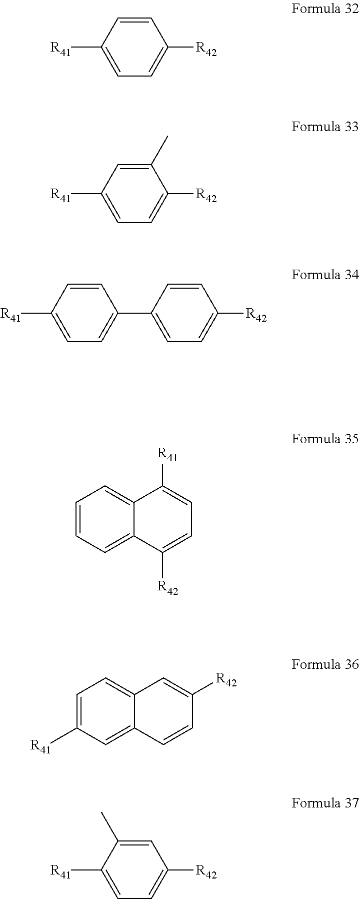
C1=CC=C2C(=C1)C([R41])=CC=C2[R42].C1=C([R41])C=C2C(=C1)C=C([R42])C=C2.C1([R41])=CC=C([R42])C=C1.C1([R41])=CC=C([R42])C(C)=C1.C1([R41])=CC=C(C2=CC=C([R42])C=C2)C=C1.C1([R41])=CC=C([R42])C=C1C
